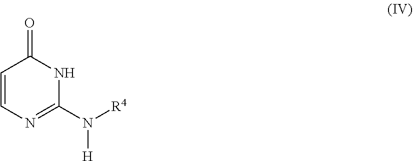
C1=CN=C(N([R4])[H])NC1=O
